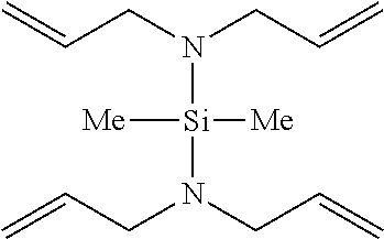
C=CCN(CC=C)[Si](N(CC=C)CC=C)([Me])[Me]
